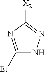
C1([X2])=NNC([Et])=N1
